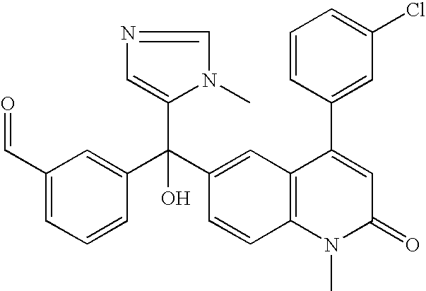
C1=CC(C(C2=CC3=C(C=C2)N(C)C(=O)C=C3C2=CC(Cl)=CC=C2)(C2=CN=CN2C)O)=CC(C=O)=C1
